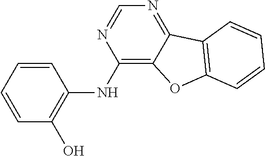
C1=CC=CC(O)=C1NC1=C2C(=NC=N1)C1=C(O2)C=CC=C1
